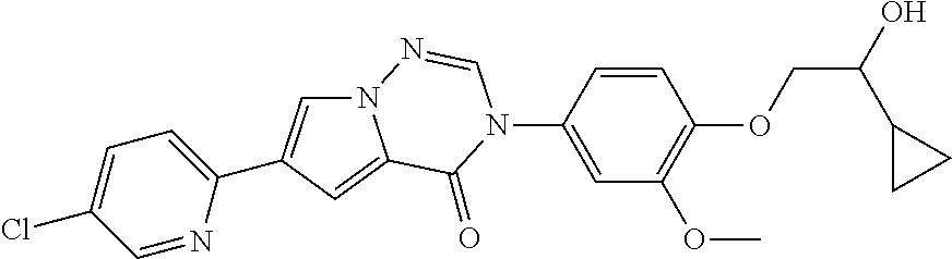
C1=CC(N2C(=O)C3=CC(C4=CC=C(Cl)C=N4)=CN3N=C2)=CC(OC)=C1OCC(O)C1CC1
